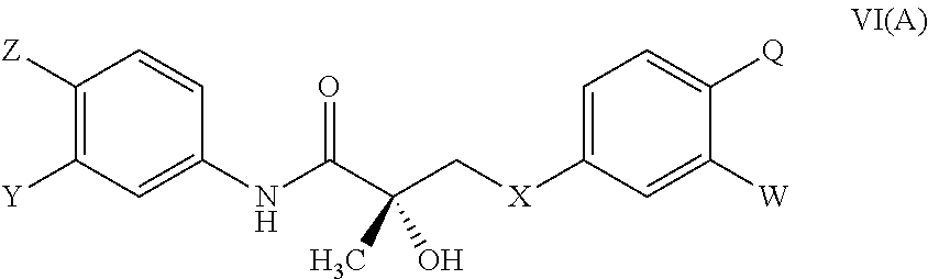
C1(NC(C(C[X]C2=CC=C([Q])C([W])=C2)(C)O)=O)=CC([Y])=C([Z])C=C1
